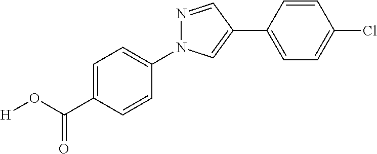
C1=C(C(O[H])=O)C=CC(N2N=CC(C3=CC=C(Cl)C=C3)=C2)=C1
